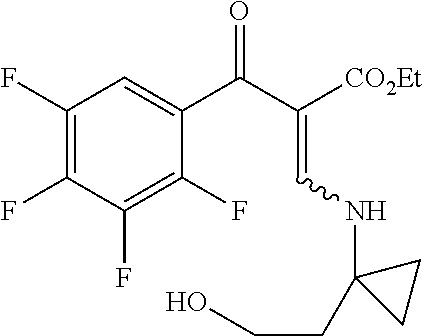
C1=C(C(C(=CNC2(CCO)CC2)[CO2Et])=O)C(F)=C(F)C(F)=C1F
